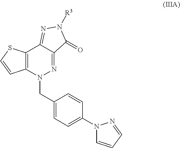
[R3]N1C(=O)C2=NN(CC3=CC=C(N4C=CC=N4)C=C3)C3=C(C2=N1)SC=C3
